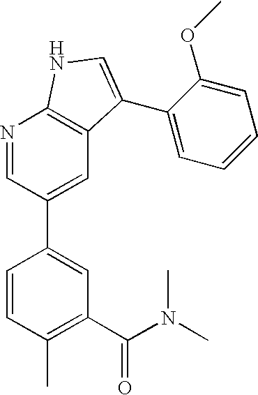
C1(C(=O)N(C)C)=C(C)C=CC(C2=CC3=C(N=C2)NC=C3C2=CC=CC=C2OC)=C1
